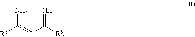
[R6]C(=[J]C([R5])=N)N
